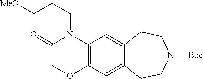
C12=C(C=C3C(=C1)CCN([Boc])CC3)N(CCC[MeO])C(=O)CO2
